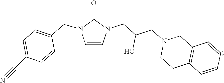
C12=C(C=CC=C1)CCN(CC(CN1C(=O)N(CC3=CC=C(C#N)C=C3)C=C1)O)C2
